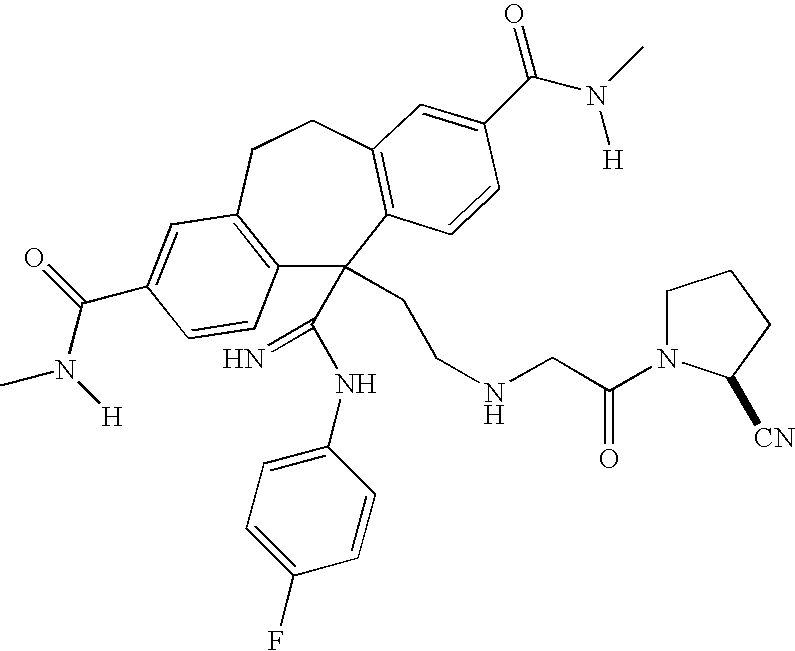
C12=C(CCC3=C(C1(C(NC1=CC=C(F)C=C1)=N)CCNCC(=O)N1CCCC1[CN])C=CC(C(=O)N([H])C)=C3)C=C(C(N(C)[H])=O)C=C2
